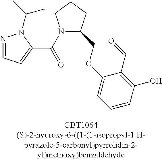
N1=CC=C(C(N2C(COC3=CC=CC(O)=C3C=O)CCC2)=O)N1C(C)C
